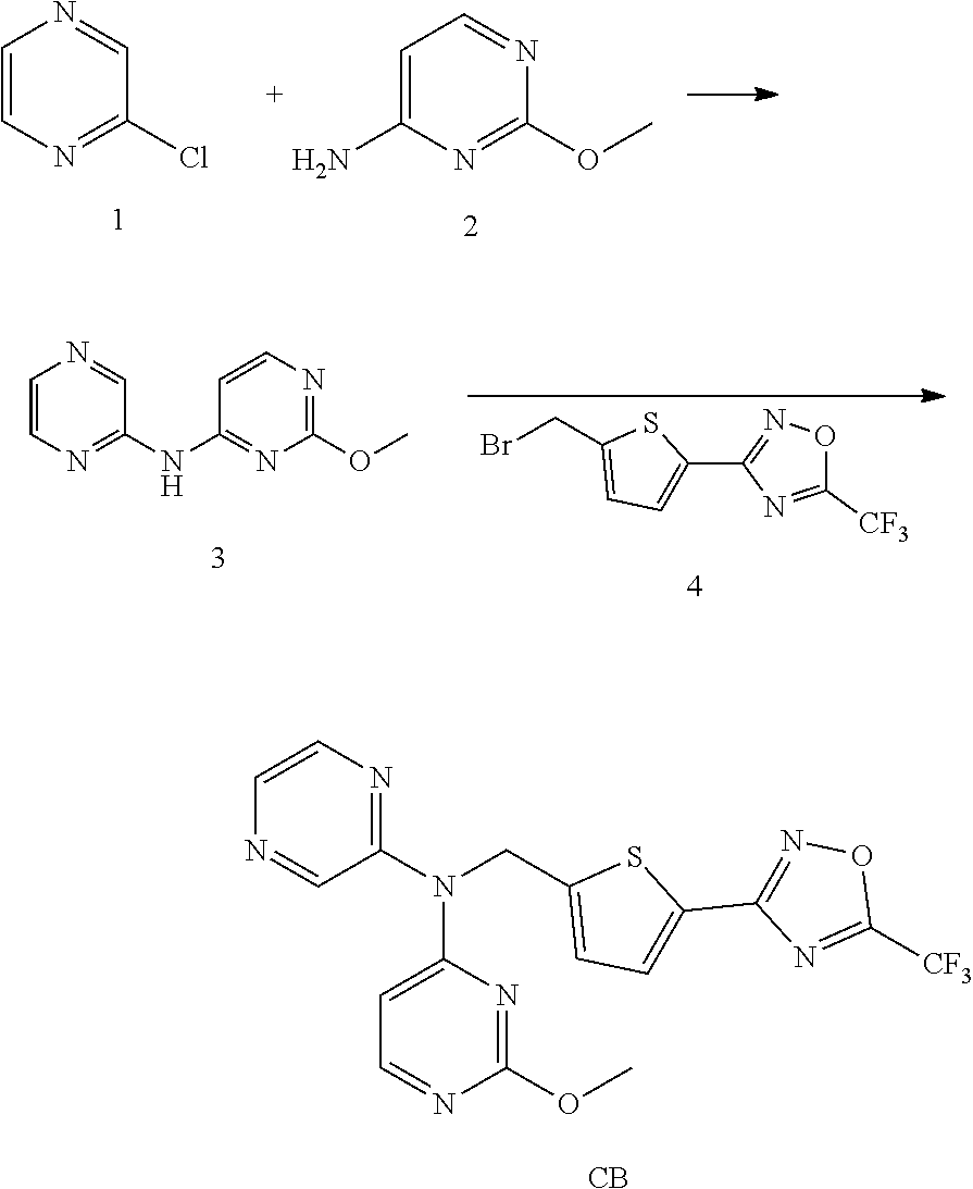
C1=CN=C(Cl)C=N1.C1=C(N)N=C(OC)N=C1.N1=CC(N(CC2=CC=C(C3=NOC([CF3])=N3)S2)C2=CC=NC(OC)=N2)=NC=C1.[CB].C1=CN=C(NC2=NC(OC)=NC=C2)C=N1.BrCC1=CC=C(C2=NOC([CF3])=N2)S1
